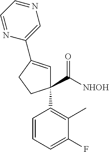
C1(C([NHOH])=O)(C2=C(C)C(F)=CC=C2)C=C(C2=CN=CC=N2)CC1
